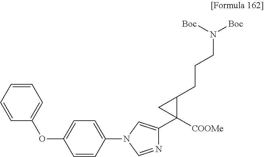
C1=CC(N2C=NC(C3([COOMe])C(CCCN([Boc])[Boc])C3)=C2)=CC=C1OC1=CC=CC=C1
